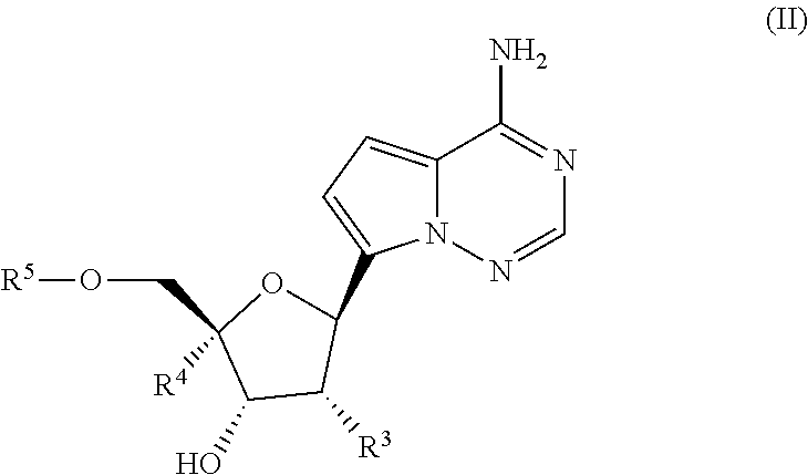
C12=CC=C(C3OC([R4])(CO[R5])C(O)C3[R3])N1N=CN=C2N
